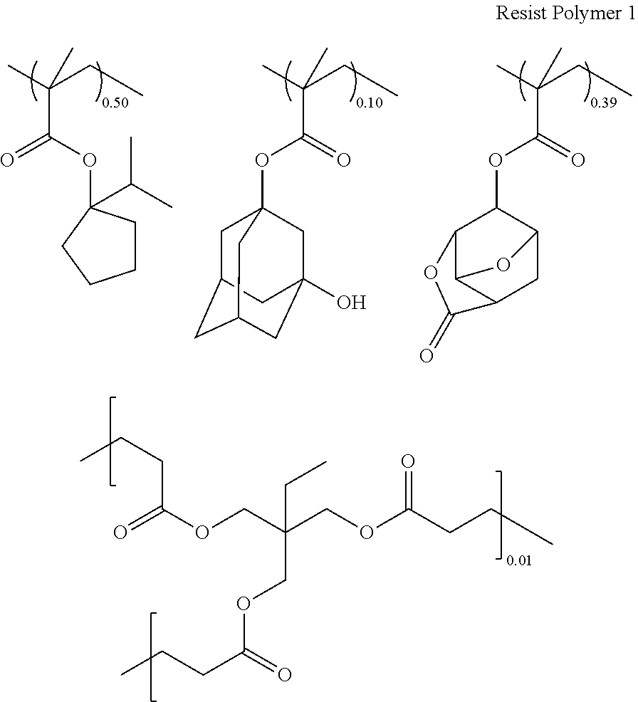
C(OCC(COC(CCC)=O)(COC(CCC)=O)CC)(=O)CCC.C(C)(CC)(C)C(=O)OC1C2C3C(CC1O3)C(=O)O2.C(C)(CC)(C)C(=O)OC12CC3CC(CC(O)(C1)C3)C2.C(C)(CC)(C)C(OC1(C(C)C)CCCC1)=O
